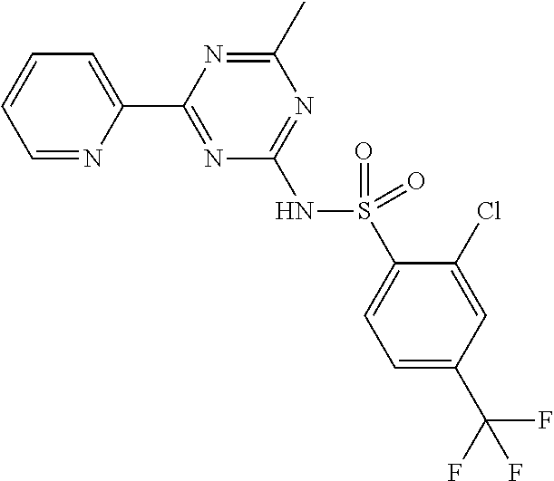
C1=NC(C2=NC(NS(=O)(C3=CC=C(C(F)(F)F)C=C3Cl)=O)=NC(C)=N2)=CC=C1
